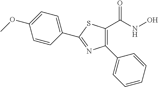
C1(C2=CC=CC=C2)=C(C(NO)=O)SC(C2=CC=C(OC)C=C2)=N1
